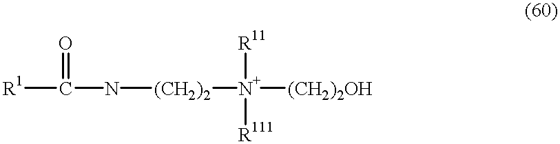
[R1]C(=O)N[(CH2)2][N+]([R11])([R111])[(CH2)2OH]
